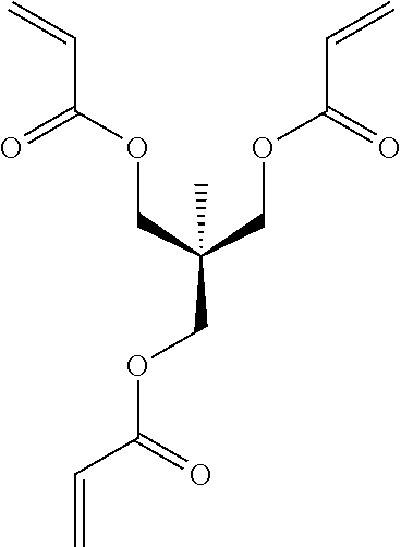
C(COC(C=C)=O)(COC(C=C)=O)(COC(C=C)=O)C
